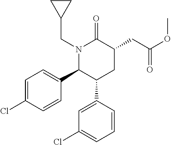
N1(CC2CC2)C(C2=CC=C(Cl)C=C2)C(C2=CC(Cl)=CC=C2)CC(CC(OC)=O)C1=O
